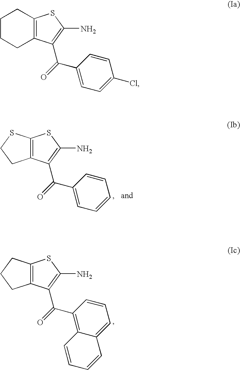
C12=C(SC(N)=C1C(C1=CC=CC=C1)=O)SCC2.C1CCC2=C(C1)SC(N)=C2C(C1=CC=C(Cl)C=C1)=O.C12=C(SC(N)=C1C(C1=C3C(=CC=C1)C=CC=C3)=O)CCC2
